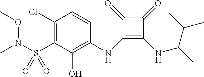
C1(Cl)=C(S(N(C)OC)(=O)=O)C(O)=C(NC2=C(NC(C)C(C)C)C(=O)C2=O)C=C1
